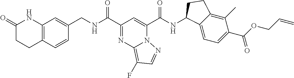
N12C(C(NC3C4=CC=C(C(OCC=C)=O)C(C)=C4CC3)=O)=CC(C(NCC3=CC4=C(C=C3)CCC(=O)N4)=O)=NC1=C(F)C=N2
